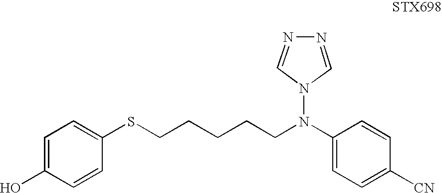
C1(N(N2C=NN=C2)CCCCCSC2=CC=C(O)C=C2)=CC=C([CN])C=C1
